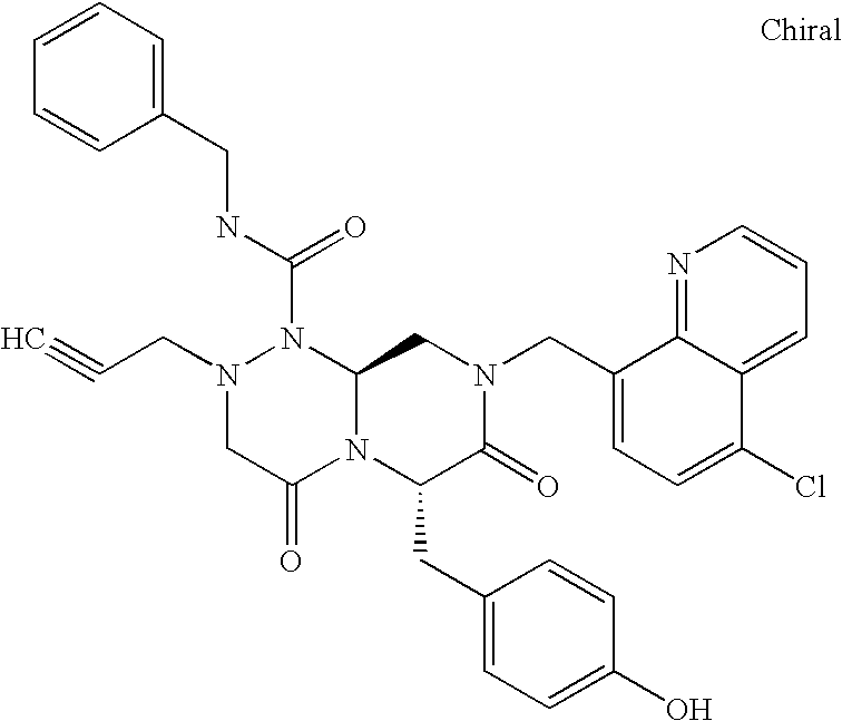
N(C(N1N(CC#C)CC(=O)N2C1CN(CC1=CC=C(Cl)C3=CC=CN=C13)C(=O)C2CC1=CC=C(O)C=C1)=O)CC1=CC=CC=C1
